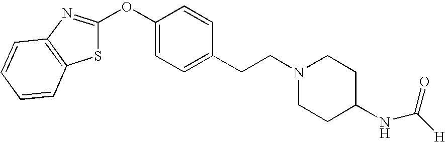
S1C(OC2=CC=C(CCN3CCC(NC([H])=O)CC3)C=C2)=NC2=C1C=CC=C2
